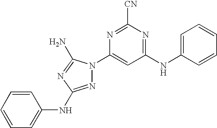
C1(NC2=CC=CC=C2)=NC([CN])=NC(N2N=C(NC3=CC=CC=C3)N=C2N)=C1
